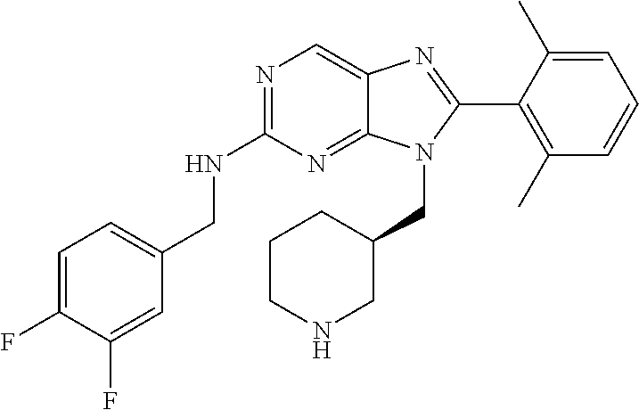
C1=C(F)C(F)=CC(CNC2=NC=C3C(=N2)N(CC2CCCNC2)C(C2=C(C)C=CC=C2C)=N3)=C1
